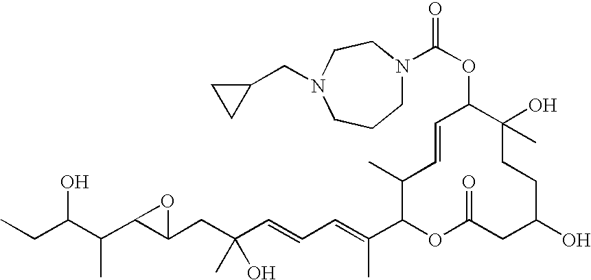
OC(C(C)C1C(CC(O)(C)C=CC=C(C)C2OC(=O)CC(O)CCC(C)(O)C(OC(=O)N3CCCN(CC4CC4)CC3)C=CC2C)O1)CC
